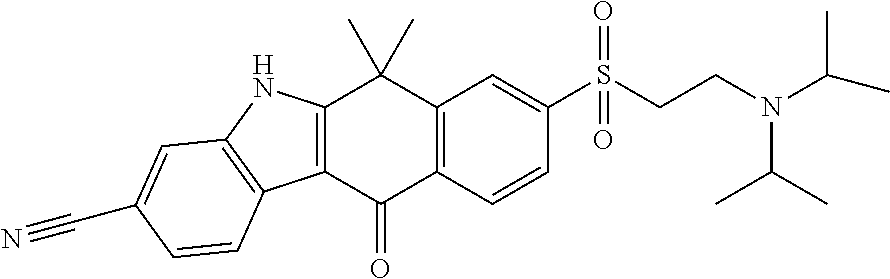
C12=C(C(=O)C3=C(C=C(S(CCN(C(C)C)C(C)C)(=O)=O)C=C3)C1(C)C)C1=C(N2)C=C(C#N)C=C1
